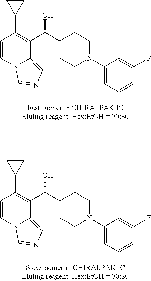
C1=CN2C(=CN=C2)C(C(C2CCN(C3=CC=CC(F)=C3)CC2)O)=C1C1CC1.C1=CN2C(=CN=C2)C(C(C2CCN(C3=CC=CC(F)=C3)CC2)O)=C1C1CC1
